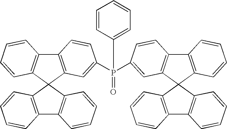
C12=C(C3(C4=C1C=CC=C4)C1=C(C4=C3C=CC=C4)C=CC=C1)C=C(P(=O)(C1=CC3=C(C4=C(C35C3=C(C6=C5C=CC=C6)C=CC=C3)C=CC=C4)C=C1)C1=CC=CC=C1)C=C2
